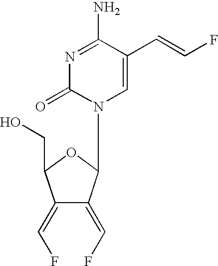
OCC1C(=CF)C(=CF)C(N2C=C(C=CF)C(N)=NC2=O)O1
